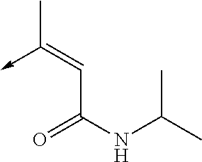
C(C(NC(C)C)=O)=C(->C)C
